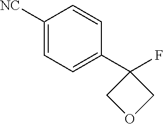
[NC]C1=CC=C(C2(F)COC2)C=C1
